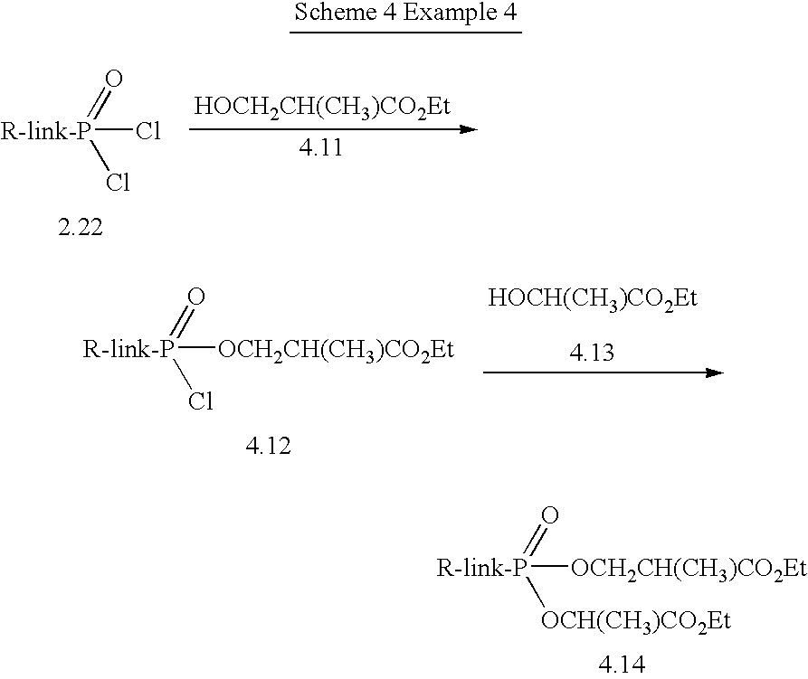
[R-link-P]([OCH2CH(CH3)CO2Et])(=O)[OCH(CH3)CO2Et].[R-link-P](Cl)(=O)Cl.[HOCH2CH(CH3)CO2Et].[HOCH(CH3)CO2Et].[R-link-P]([OCH2CH(CH3)CO2Et])(=O)Cl
